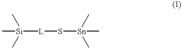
[Si]([L]S[Sn](C)(C)C)(C)(C)C
